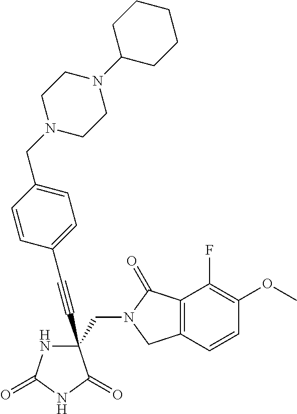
C(#CC1(CN2C(=O)C3=C(C2)C=CC(OC)=C3F)NC(=O)NC1=O)C1=CC=C(CN2CCN(C3CCCCC3)CC2)C=C1
